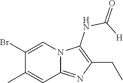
BrC1=CN2C(=NC(CC)=C2NC(=O)[H])C=C1C
